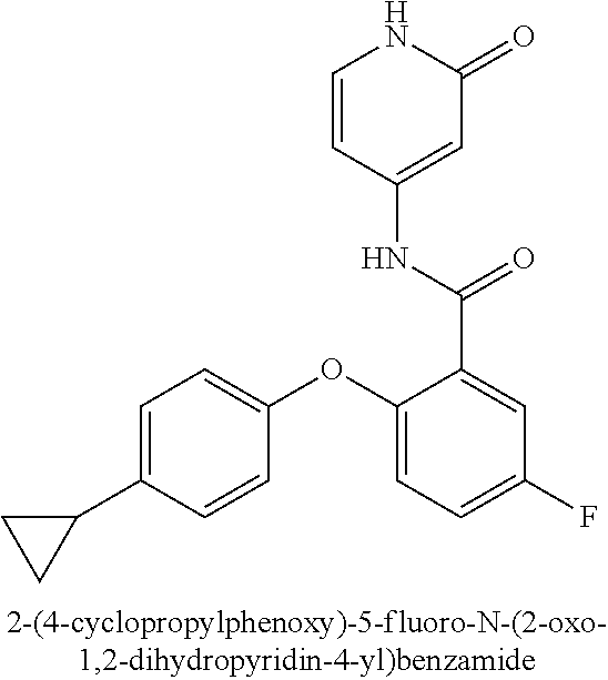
C1=C(C2CC2)C=CC(OC2=CC=C(F)C=C2C(=O)NC2=CC(=O)NC=C2)=C1
